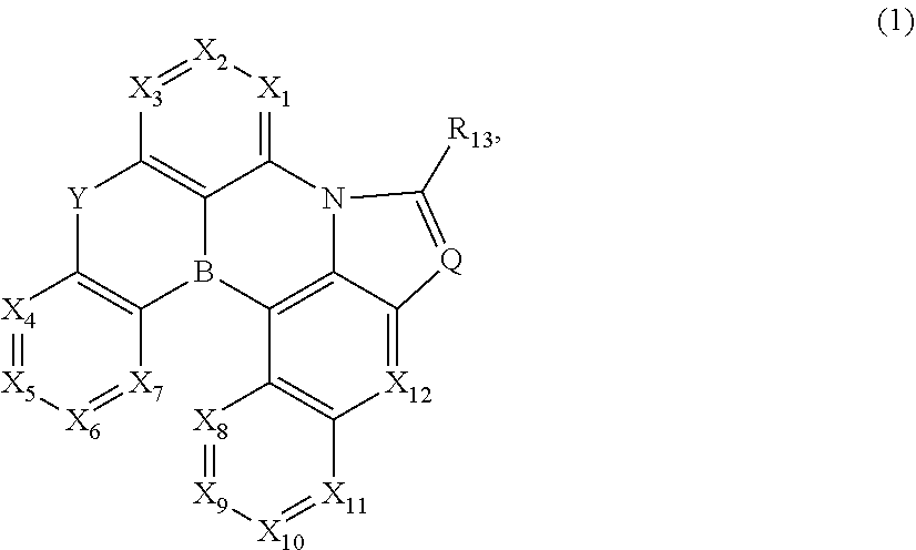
[X3]1=[X2][X1]=C2C3=C1[Y]C1=C(B3C3=C4N2C([R13])=[Q]C4=[X12]C2=C3[X8]=[X9][X10]=[X11]2)[X7]=[X6][X5]=[X4]1
